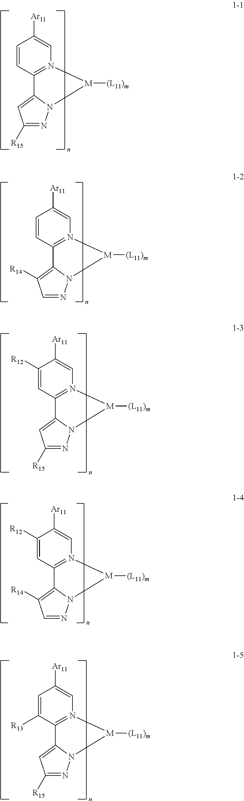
C1=CC2=N(C=C1[Ar11])[M]([(L11)m])N1N=C([R15])C=C21.C1=CC2=N(C=C1[Ar11])[M]([(L11)m])N1N=CC([R14])=C21.C1([R12])=CC2=N(C=C1[Ar11])[M]([(L11)m])N1N=C([R15])C=C21.C1([R12])=CC2=N(C=C1[Ar11])[M]([(L11)m])N1N=CC([R14])=C21.C1=C([R13])C2=N(C=C1[Ar11])[M]([(L11)m])N1N=C([R15])C=C21
